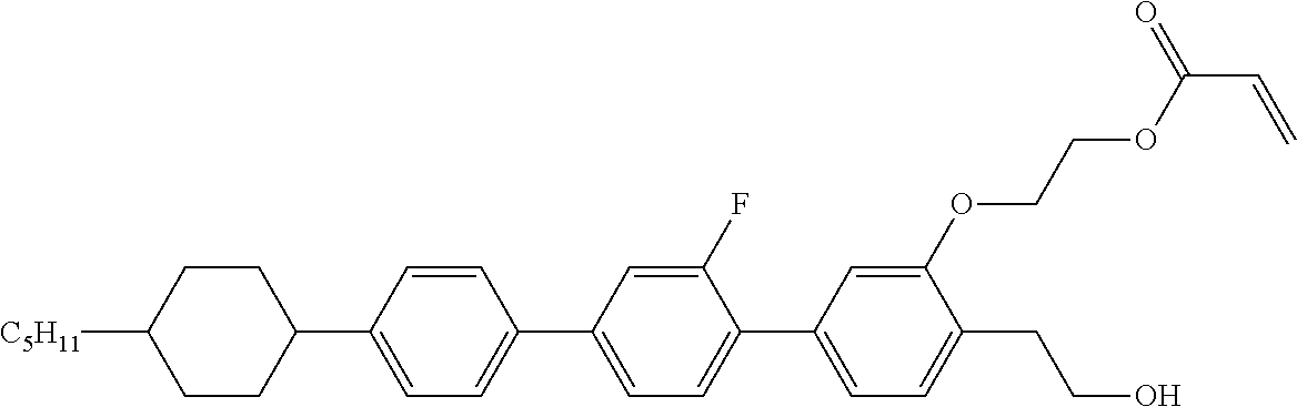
C1CC([C5H11])CCC1C1=CC=C(C2=CC=C(C3=CC=C(CCO)C(OCCOC(C=C)=O)=C3)C(F)=C2)C=C1
